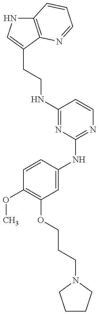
C(CNC1=NC(NC2=CC(OCCCN3CCCC3)=C(OC)C=C2)=NC=C1)C1=CNC2=C1N=CC=C2
